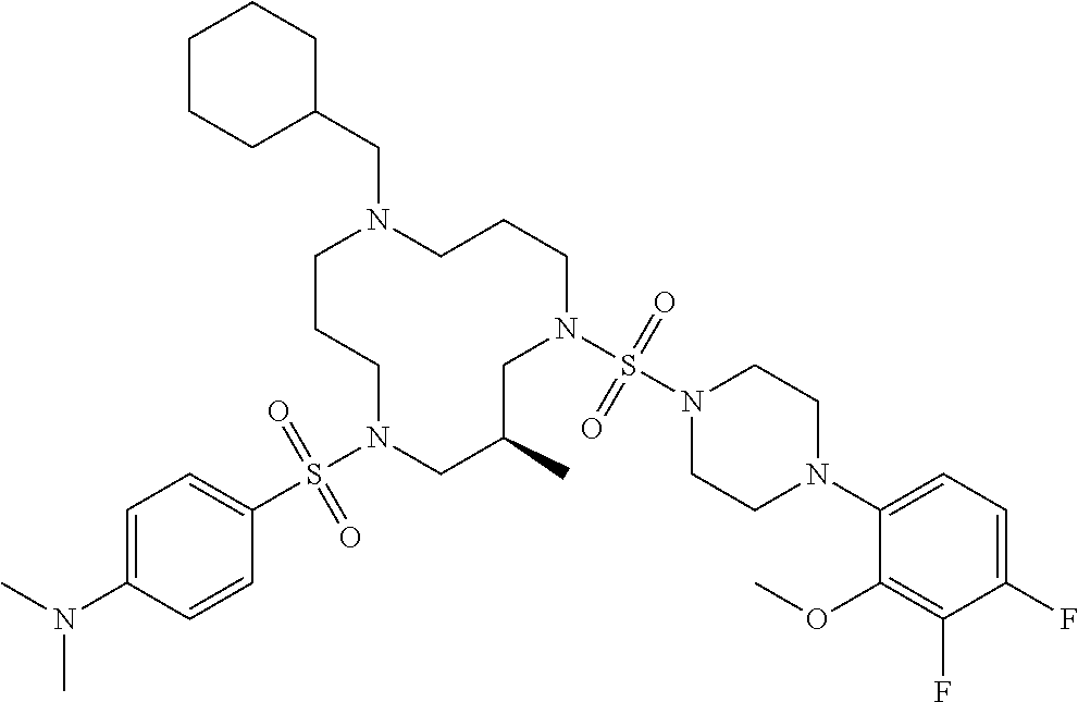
C1CCN(S(C2=CC=C(N(C)C)C=C2)(=O)=O)CC(C)CN(S(N2CCN(C3=CC=C(F)C(F)=C3OC)CC2)(=O)=O)CCCN1CC1CCCCC1
